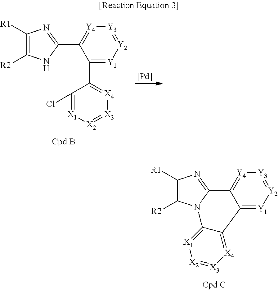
C1([R1])=C([R2])NC(C2=[Y4][Y3]=[Y2][Y1]=C2C2=[X4][X3]=[X2][X1]=C2Cl)=N1.[Pd].C1([R1])=C([R2])N2C(=N1)C1=[Y4][Y3]=[Y2][Y1]=C1C1=[X4][X3]=[X2][X1]=C12
